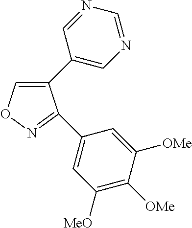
C1(C2=CN=CN=C2)=CON=C1C1=CC([MeO])=C([OMe])C([OMe])=C1
